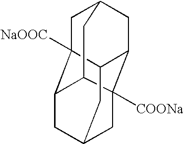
C1C2([NaOOC])C3C4CC1CC1C2CC(CC41[COONa])C3
